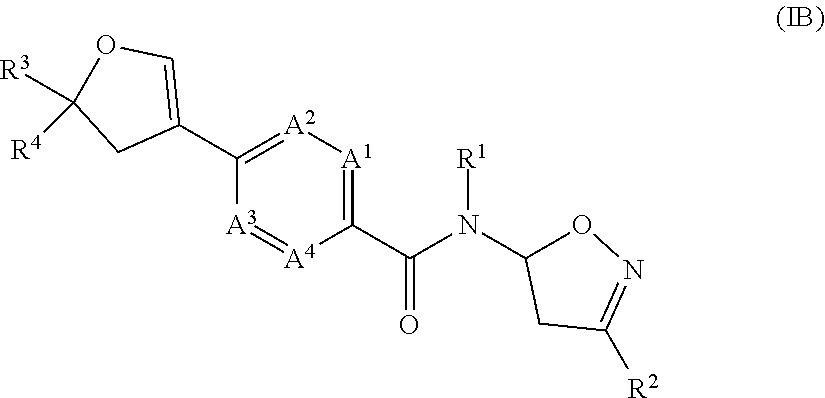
C1(C(N(C2ON=C([R2])C2)[R1])=O)=[A1][A2]=C(C2=COC([R3])([R4])C2)[A3]=[A4]1
